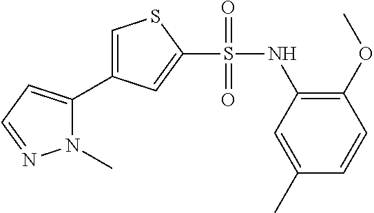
C1=C(C2=CC=NN2C)C=C(S(NC2=C(OC)C=CC(C)=C2)(=O)=O)S1
